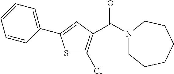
S1C(Cl)=C(C(N2CCCCCC2)=O)C=C1C1=CC=CC=C1
